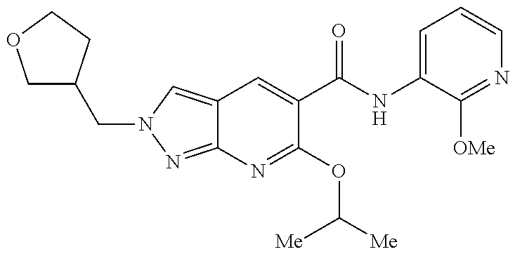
C12=CN(CC3COCC3)N=C1N=C(OC([Me])[Me])C(C(NC1=CC=CN=C1[OMe])=O)=C2
